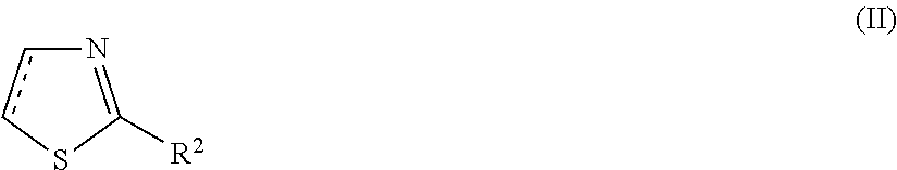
N1=C([R2])Scc1
